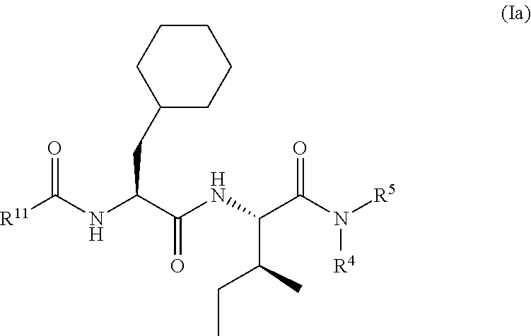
C(NC(C(NC(C(N([R5])[R4])=O)C(CC)C)=O)CC1CCCCC1)(=O)[R11]
